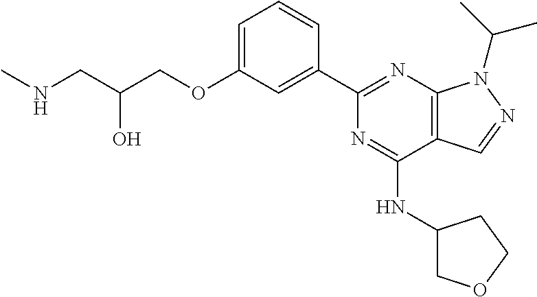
C1=C(OCC(CNC)O)C=C(C2=NC3=C(C(NC4COCC4)=N2)C=NN3C(C)C)C=C1
